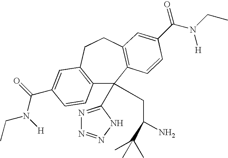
C12=C(CCC3=C(C1(C1=NN=NN1)CC(N)C(C)(C)C)C=CC(C(N(CC)[H])=O)=C3)C=C(C(=O)N([H])CC)C=C2
